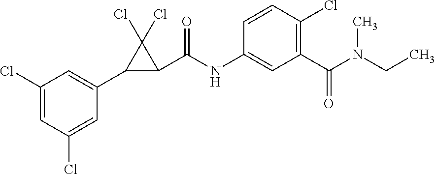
C1(Cl)=CC(Cl)=CC(C2C(C(NC3=CC(C(N(CC)C)=O)=C(Cl)C=C3)=O)C2(Cl)Cl)=C1
